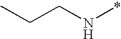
C(N*)CC
